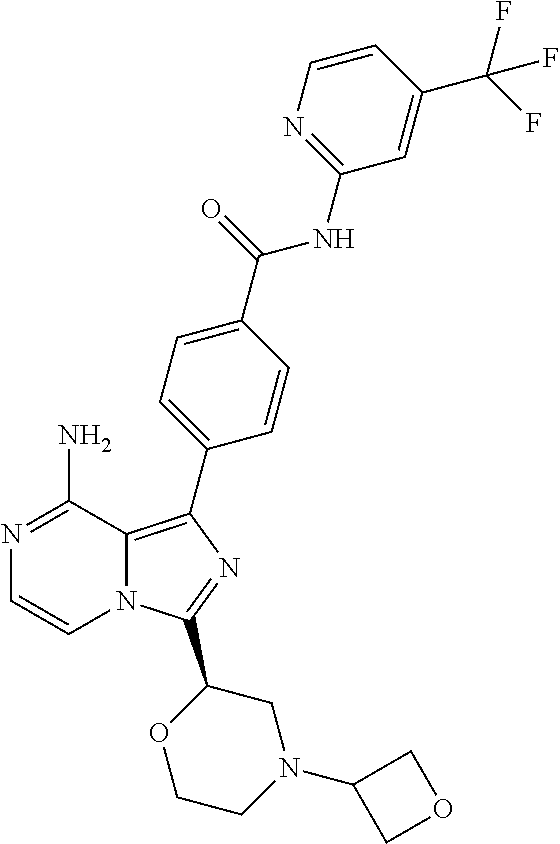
N1=C(N)C2=C(C3=CC=C(C(=O)NC4=NC=CC(C(F)(F)F)=C4)C=C3)N=C(C3OCCN(C4COC4)C3)N2C=C1
